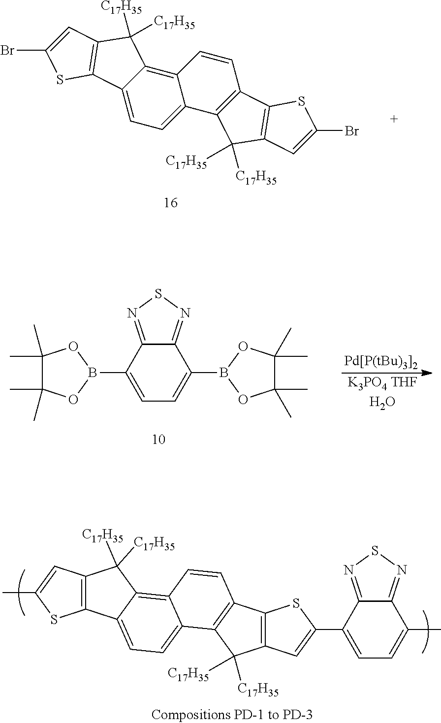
C1=C(B2OC(C)(C)C(C)(C)O2)C2=NSN=C2C(B2OC(C)(C)C(C)(C)O2)=C1.[Pd[P(tBu)3]2].[K3PO4 THFH2O].C1=C(C2=CC3=C(C4=C(C5=CC=C6C(=C5C=C4)C([C17H35])([C17H35])C4=C6SC(C)=C4)C3([C17H35])[C17H35])S2)C2=NSN=C2C(C)=C1.C12=C3C(=CC=C1C1=C(C=C2)C2=C(C1([C17H35])[C17H35])C=C(Br)S2)C1=C(C3([C17H35])[C17H35])C=C(Br)S1
